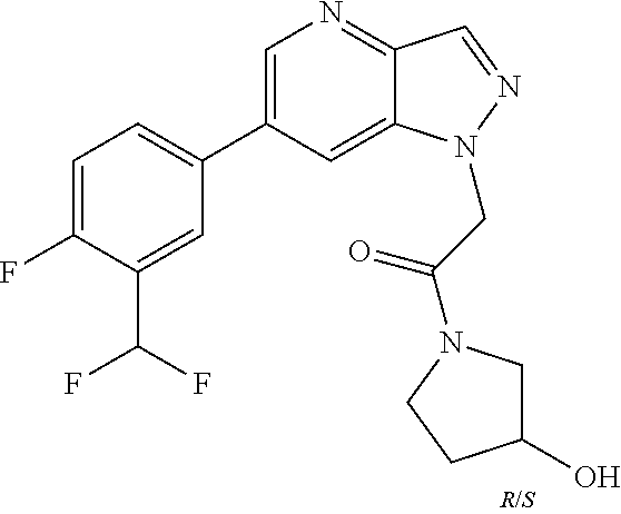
C1=C(C2=CC=C(F)C(C(F)F)=C2)C=C2C(=N1)C=NN2CC(=O)N1CC(O)CC1
